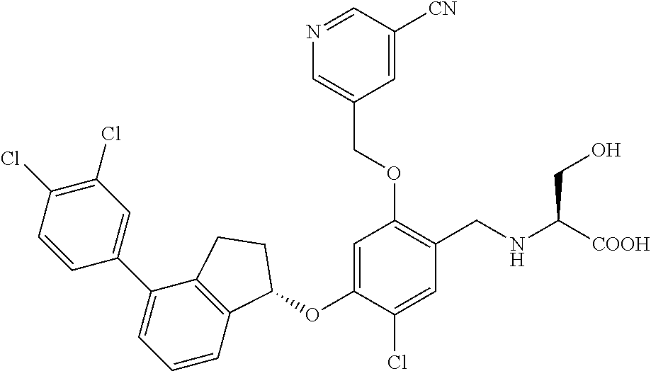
C1=CC(Cl)=C(Cl)C=C1C1=CC=CC2=C1CCC2OC1=CC(OCC2=CN=CC([CN])=C2)=C(CNC(CO)[COOH])C=C1Cl
